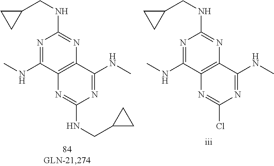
N1=C(NC)C2=C(N=C1NCC1CC1)C(NC)=NC(NCC1CC1)=N2.N1=C(NC)C2=C(N=C1NCC1CC1)C(NC)=NC(Cl)=N2
